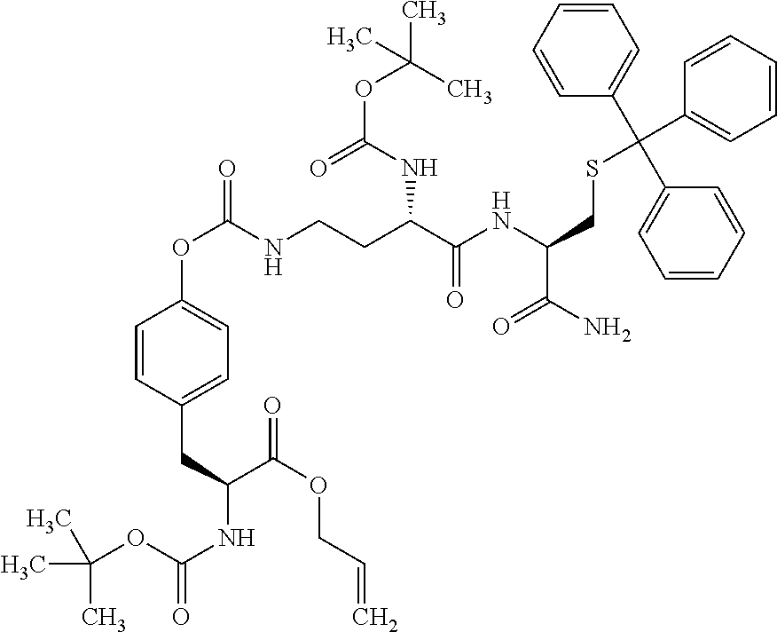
C(C)(C)(C)OC(NC(C(OCC=C)=O)CC1=CC=C(OC(=O)NCCC(C(NC(CSC(C2=CC=CC=C2)(C2=CC=CC=C2)C2=CC=CC=C2)C(N)=O)=O)NC(OC(C)(C)C)=O)C=C1)=O
